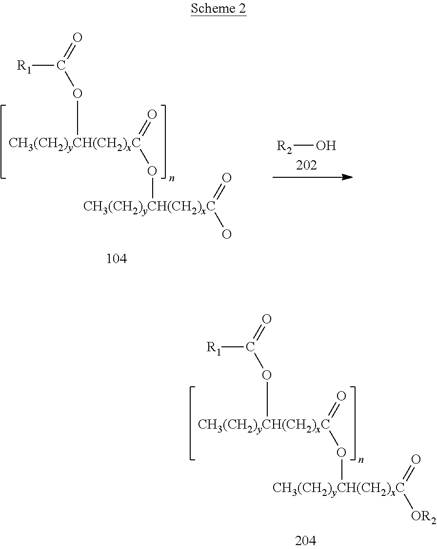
O=[CH3(CH2)yCH(CH2)xC](O[CH3(CH2)yCH(CH2)xC](=O)[OR2])OC(=O)[R1].O=[CH3(CH2)yCH(CH2)xC](O[CH3(CH2)yCH(CH2)xC](=O)O)OC(=O)[R1].[R2]O
